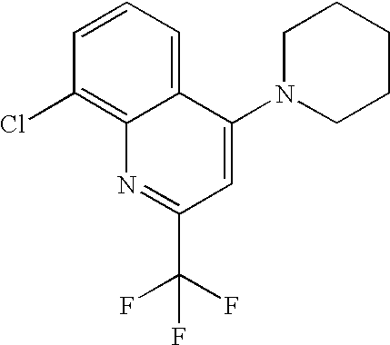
C1=CC=C2C(=C1Cl)N=C(C(F)(F)F)C=C2N1CCCCC1
